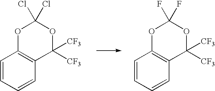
C1=CC=CC2=C1OC(Cl)(Cl)OC2([CF3])[CF3].C1=CC=CC2=C1OC(F)(F)OC2([CF3])[CF3]
